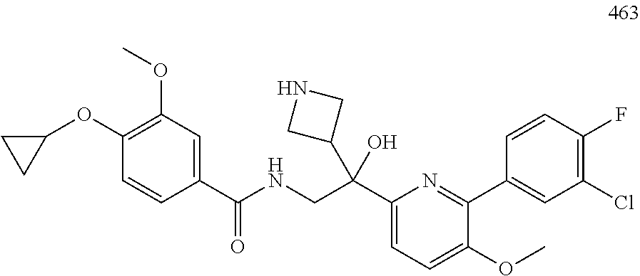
C1(OC2CC2)=C(OC)C=C(C(NCC(C2=CC=C(OC)C(C3=CC(Cl)=C(F)C=C3)=N2)(O)C2CNC2)=O)C=C1
